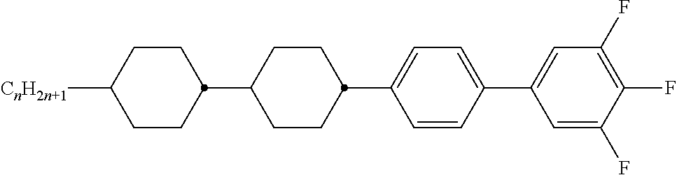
C1=C(F)C(F)=C(F)C=C1C1=CC=C(C2CCC(C3CCC([CnH2n+1])CC3)CC2)C=C1
